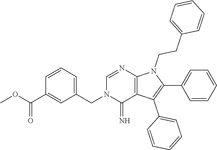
C(N1C(=N)C2=C(N=C1)N(CCC1=CC=CC=C1)C(C1=CC=CC=C1)=C2C1=CC=CC=C1)C1=CC=CC(C(OC)=O)=C1
